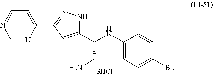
C1(C(CN)NC2=CC=C(Br)C=C2)=NC(C2=CC=NC=N2)=NN1
